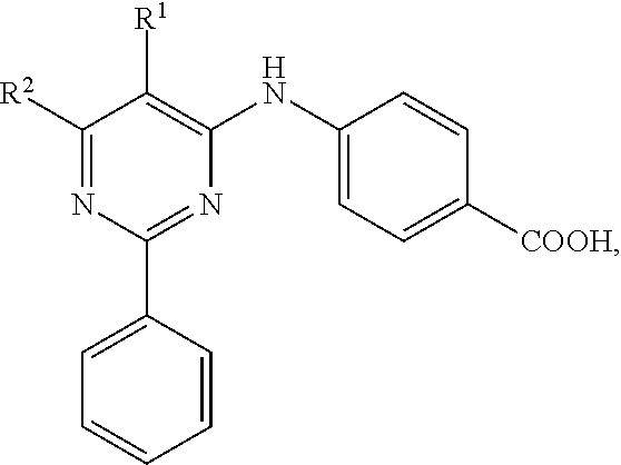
C1(NC2=C([R1])C([R2])=NC(C3=CC=CC=C3)=N2)=CC=C([COOH])C=C1
